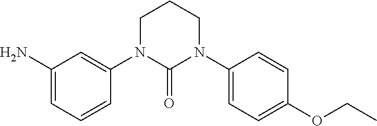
C1(N)=CC=CC(N2C(=O)N(C3=CC=C(OCC)C=C3)CCC2)=C1
